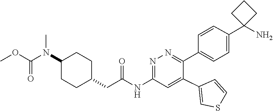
C1=CC(C2(N)CCC2)=CC=C1C1=NN=C(NC(CC2CCC(N(C(OC)=O)C)CC2)=O)C=C1C1=CSC=C1
